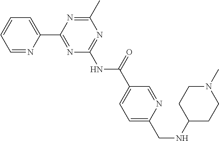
C1=NC(C2=NC(NC(C3=CC=C(CNC4CCN(C)CC4)N=C3)=O)=NC(C)=N2)=CC=C1
